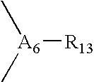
[A6]([R13])(C)C
